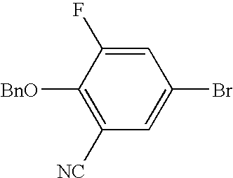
C1([BnO])=C([NC])C=C(Br)C=C1F
